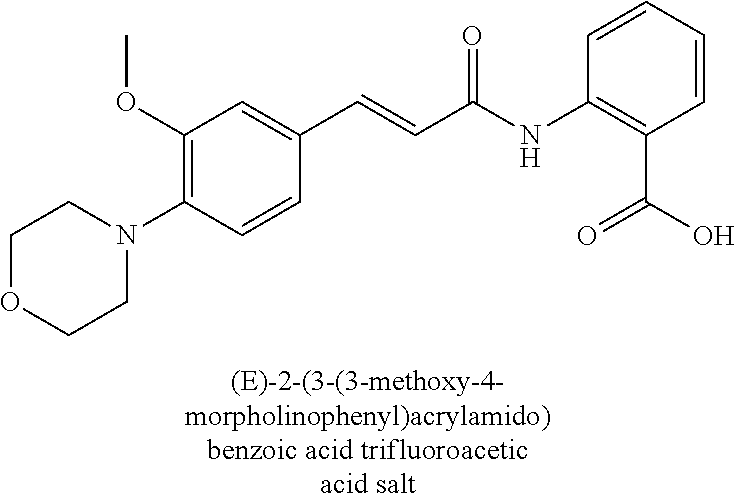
C1=CC(NC(C=CC2=CC(OC)=C(N3CCOCC3)C=C2)=O)=C(C(O)=O)C=C1
